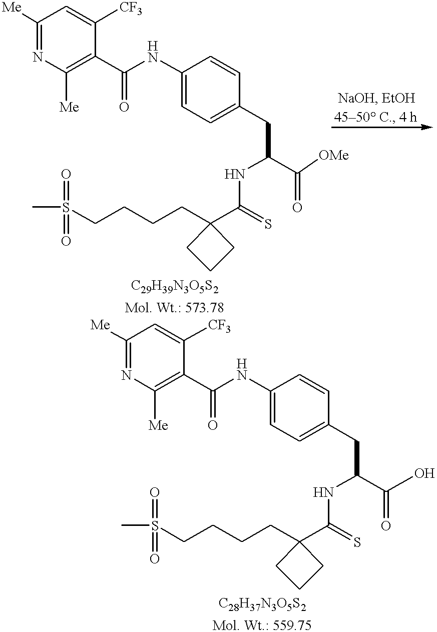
C1=CC(NC(C2=C([Me])N=C([Me])C=C2[CF3])=O)=CC=C1CC(NC(=S)C1(CCCCS(C)(=O)=O)CCC1)C([OMe])=O.C1=CC(NC(C2=C([Me])N=C([Me])C=C2[CF3])=O)=CC=C1CC(NC(=S)C1(CCCCS(C)(=O)=O)CCC1)C(O)=O
